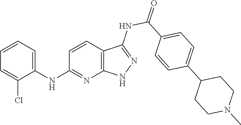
C1=CC=C(NC2=NC3=C(C=C2)C(NC(=O)C2=CC=C(C4CCN(C)CC4)C=C2)=NN3)C(Cl)=C1
